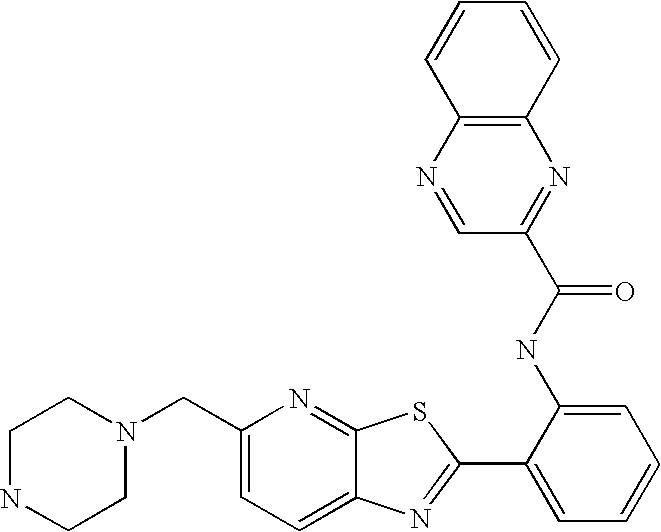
C12=CC=C(CN3CCNCC3)N=C1SC(C1=CC=CC=C1NC(=O)C1=NC3=C(N=C1)C=CC=C3)=N2
